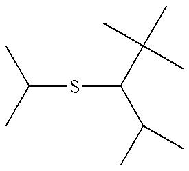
C(SC(C(C)C)C(C)(C)C)(C)C
